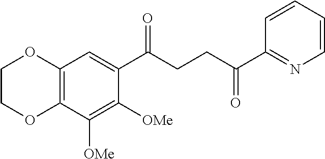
C12=C(C([OMe])=C([OMe])C(C(CCC(C3=NC=CC=C3)=O)=O)=C1)OCCO2
